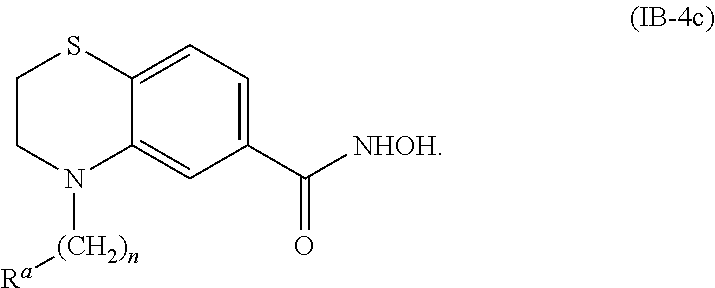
C1CN([(CH2)n][Ra])C2=CC(C([NHOH])=O)=CC=C2S1
